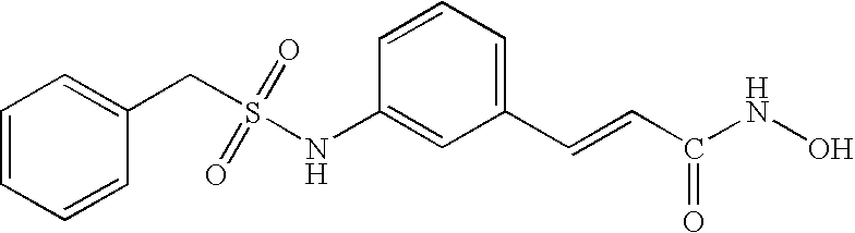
C1(NS(CC2=CC=CC=C2)(=O)=O)=CC(C=CC(NO)=O)=CC=C1
